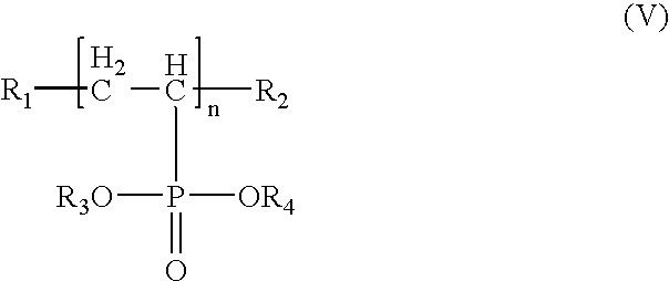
[R1]CC([R2])P([R3O])([OR4])=O
